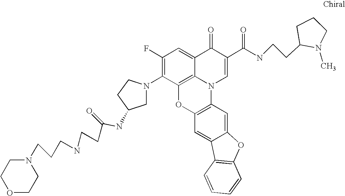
C1(F)=C(N2CC(NC(CCNCCCN3CCOCC3)=O)CC2)C2=C3C(=C1)C(=O)C(C(NCCC1N(C)CCC1)=O)=CN3C1=C(O2)C=C2C(=C1)OC1=C2C=CC=C1
